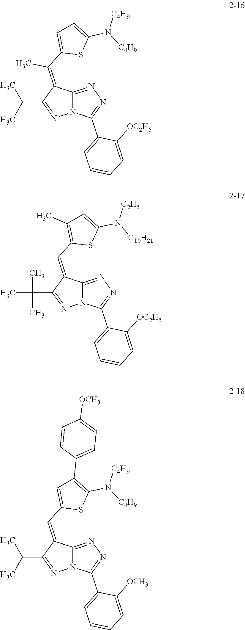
N12C(=NN=C1C1=CC=CC=C1[OC2H5])C(=C(C1=CC=C(N([C4H9])[C4H9])S1)C)C(C(C)C)=N2.N12C(=NN=C1C1=CC=CC=C1[OC2H5])C(=CC1=C(C)C=C(N([C2H5])[C10H21])S1)C(C(C)(C)C)=N2.N12C(=NN=C1C1=CC=CC=C1[OCH3])C(=CC1=CC(C3=CC=C([OCH3])C=C3)=C(N([C4H9])[C4H9])S1)C(C(C)C)=N2
